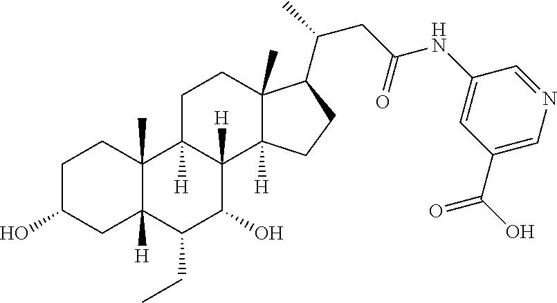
C1C(O)CC2([H])C(C)(C1)C1([H])C([H])(C(O)C2CC)C2([H])C(C)(CC1)C(C(CC(NC1=CC(C(O)=O)=CN=C1)=O)C)CC2
